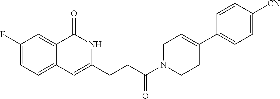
C1(F)=CC=C2C(=C1)C(=O)NC(CCC(N1CCC(C3=CC=C([CN])C=C3)=CC1)=O)=C2
